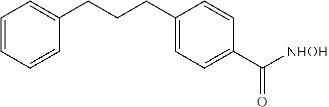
C1=CC=CC(CCCC2=CC=C(C(=O)[NHOH])C=C2)=C1
